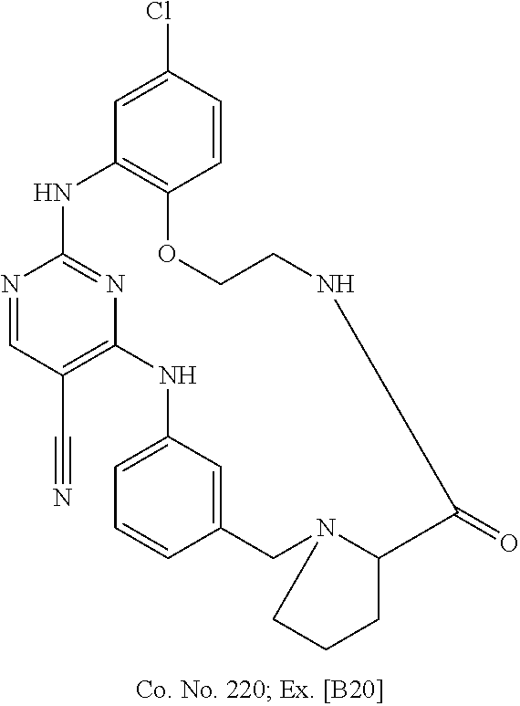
N1=CC(C#N)=C2N=C1NC1=C(C=CC(Cl)=C1)OCCNC(=O)C1N(CC3=CC(=CC=C3)N2)CCC1
